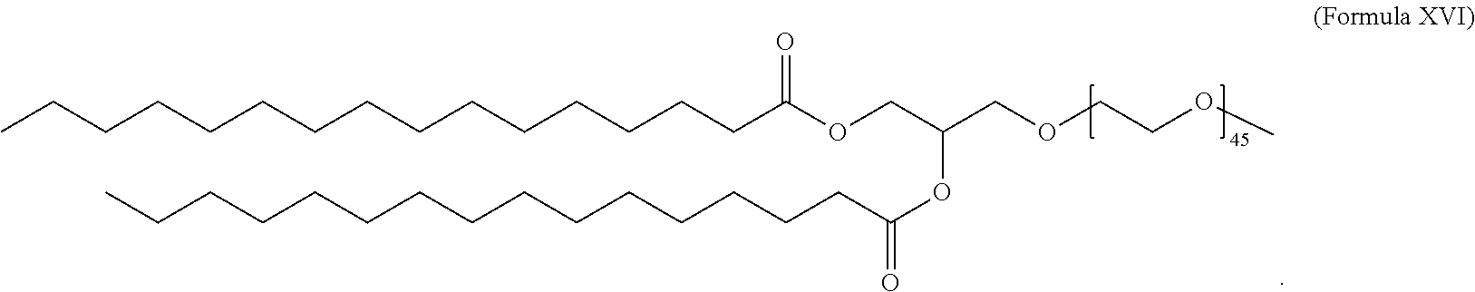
CCCCCCCCCCCCCCCC(OCC(COCCOC)OC(=O)CCCCCCCCCCCCCCC)=O
